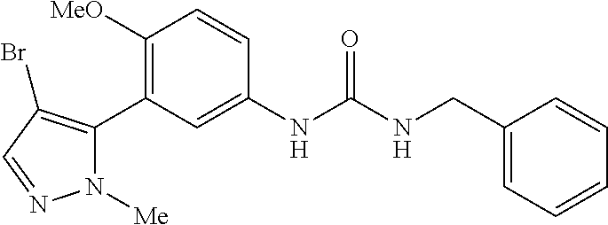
C1([OMe])=C(C2=C(Br)C=NN2[Me])C=C(NC(=O)NCC2=CC=CC=C2)C=C1
